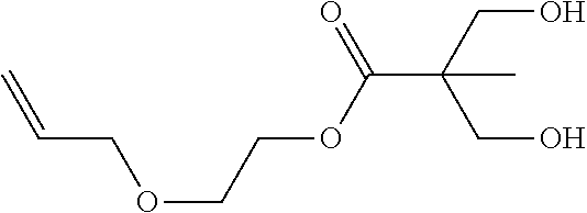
C(O)C(CO)(C)C(=O)OCCOCC=C
